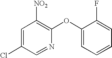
C1=C(Cl)C=NC(OC2=CC=CC=C2F)=C1[NO2]
